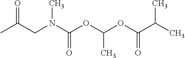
CC(CN(C(OC(OC(C(C)C)=O)C)=O)C)=O
